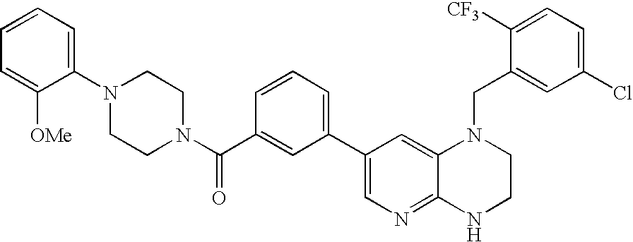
C1=CC=C(N2CCN(C(C3=CC(C4=CN=C5C(=C4)N(CC4=CC(Cl)=CC=C4[CF3])CCN5)=CC=C3)=O)CC2)C([OMe])=C1
